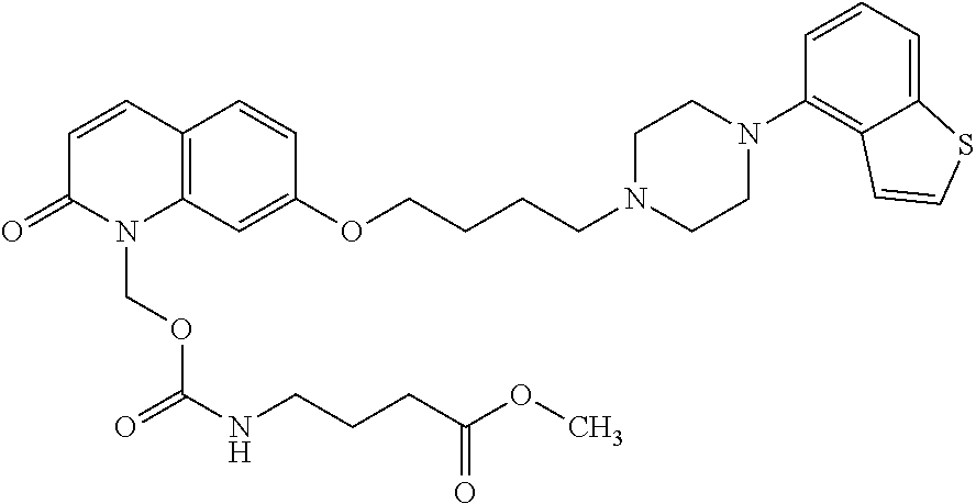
C12=C(C=CC(=O)N1COC(NCCCC(OC)=O)=O)C=CC(OCCCCN1CCN(C3=C4C(=CC=C3)SC=C4)CC1)=C2
